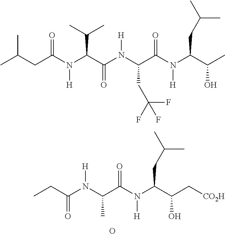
CC(CC(N(C(C(N(C(C(N(C(C(O)C)CC(C)C)[H])=O)CC(F)(F)F)[H])=O)C(C)C)[H])=O)C.C(C(N(C(C(N(C(C(C[CO2H])O)CC(C)C)[H])=O)C)[H])=O)C.O
